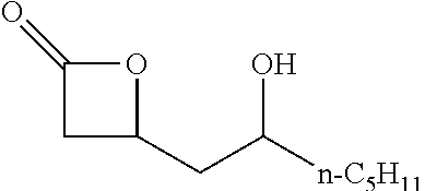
C1(CC([n-C5H11])O)OC(=O)C1
